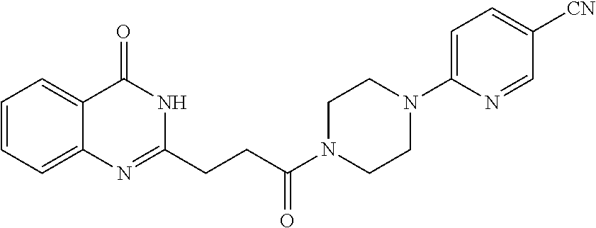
C12=CC=CC=C1N=C(CCC(N1CCN(C3=CC=C([CN])C=N3)CC1)=O)NC2=O
